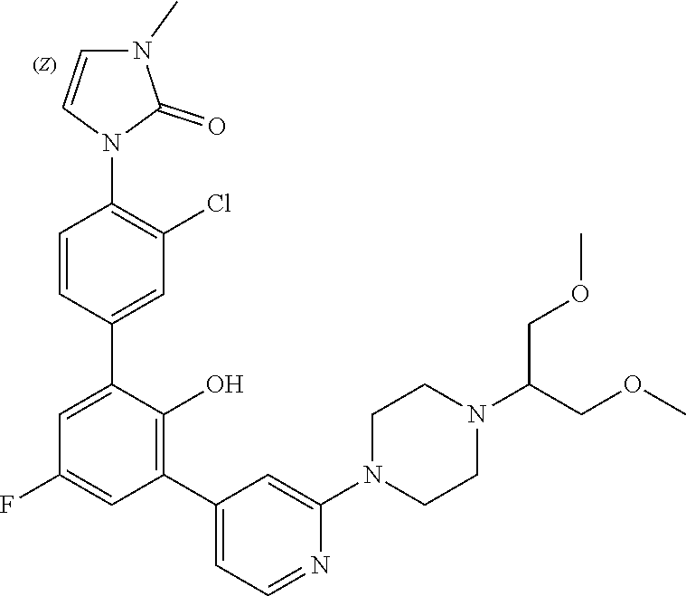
C1=CC(C2=CC(F)=CC(C3=CC=NC(N4CCN(C(COC)COC)CC4)=C3)=C2O)=CC(Cl)=C1N1C(=O)N(C)C=C1
